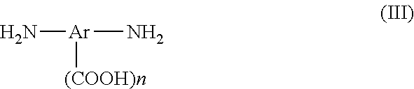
N[Ar](N)[(COOH)n]
